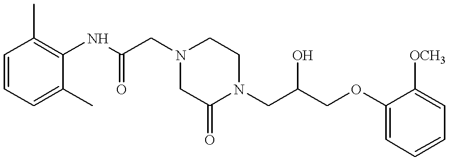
C1=CC=C(C)C(NC(=O)CN2CC(=O)N(CC(COC3=CC=CC=C3[OCH3])O)CC2)=C1C
